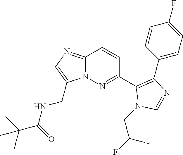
C1(C2=NN3C(=NC=C3CNC(C(C)(C)C)=O)C=C2)=C(C2=CC=C(F)C=C2)N=CN1CC(F)F
